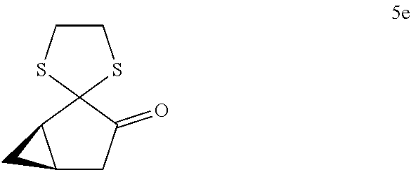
C12CC(=O)C3(C1C2)SCCS3
